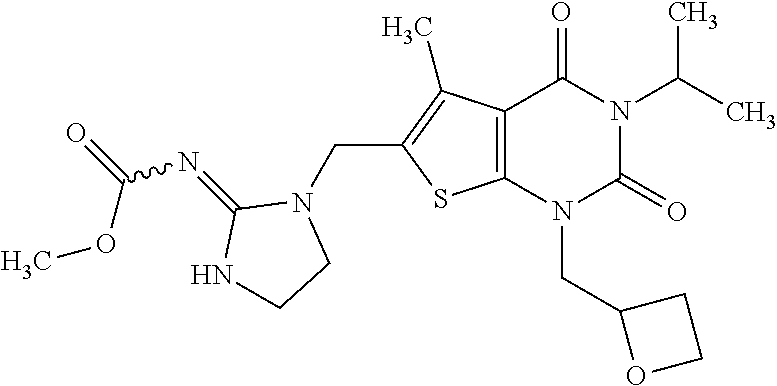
C12=C(N(CC3OCC3)C(=O)N(C(C)C)C1=O)SC(CN1C(=NC(OC)=O)NCC1)=C2C
